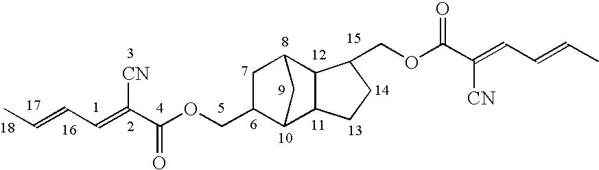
CC=CC=C(C(OCC1C2C3C(C(C1)C2)C(COC(=O)C([CN])=CC=CC)CC3)=O)[CN]
